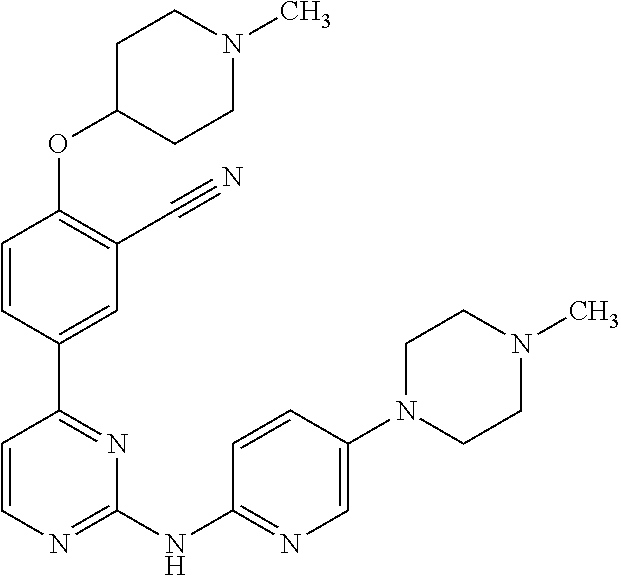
O(C1=C(C#N)C=C(C2=NC(NC3=NC=C(N4CCN(C)CC4)C=C3)=NC=C2)C=C1)C1CCN(C)CC1
